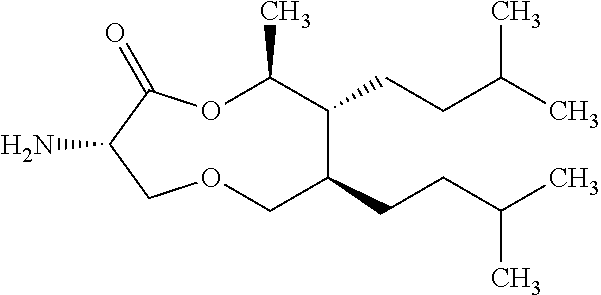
NC1C(=O)OC(C)C(CCC(C)C)C(CCC(C)C)COC1
